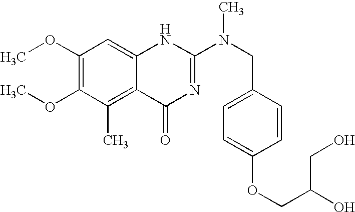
C1(OC)=C(OC)C(C)=C2C(=C1)NC(N(CC1=CC=C(OCC(O)CO)C=C1)C)=NC2=O
